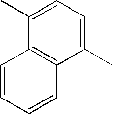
CC1=CC=C(C)C2=C1C=CC=C2
